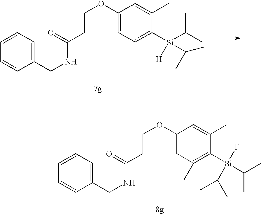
C1=CC=C(CNC(=O)CCOC2=CC(C)=C([Si]([H])(C(C)C)C(C)C)C(C)=C2)C=C1.C1=CC=C(CNC(=O)CCOC2=CC(C)=C([Si](F)(C(C)C)C(C)C)C(C)=C2)C=C1
